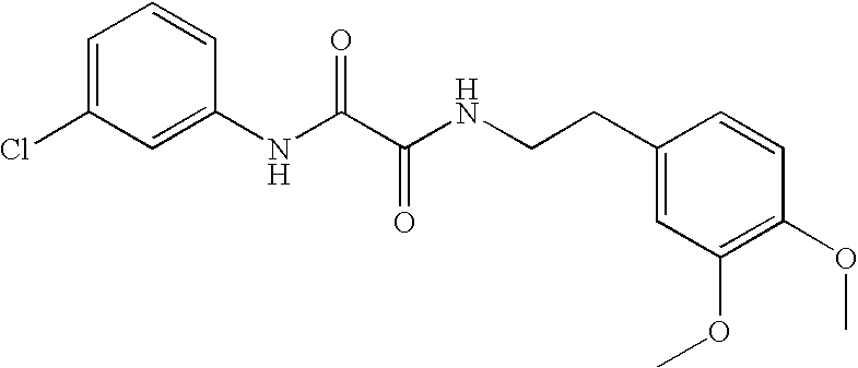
C1=C(Cl)C=C(NC(C(NCCC2=CC(OC)=C(OC)C=C2)=O)=O)C=C1
